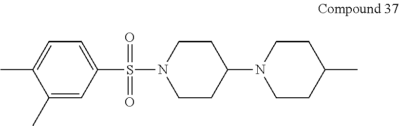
C1=C(C)C(C)=CC(S(=O)(=O)N2CCC(N3CCC(C)CC3)CC2)=C1
